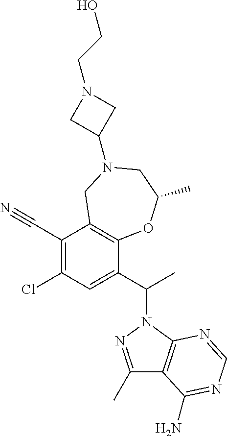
C1(Cl)=C(C#N)C2=C(C(C(C)N3N=C(C)C4=C3N=CN=C4N)=C1)OC(C)CN(C1CN(CCO)C1)C2
